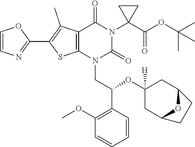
C12=C(N(CC(C3=C(OC)C=CC=C3)OC3([H])CC4OC(C3)CC4)C(=O)N(C3(C(=O)OC(C)(C)C)CC3)C1=O)SC(C1=NC=CO1)=C2C
